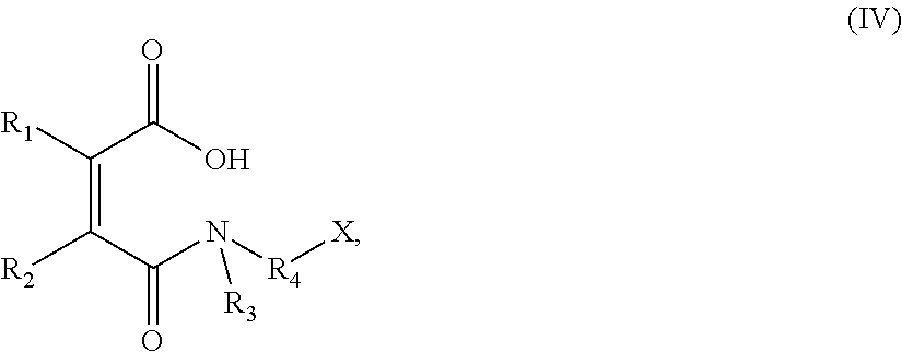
[R1]C(C(O)=O)=C(C(N([R4][X])[R3])=O)[R2]
